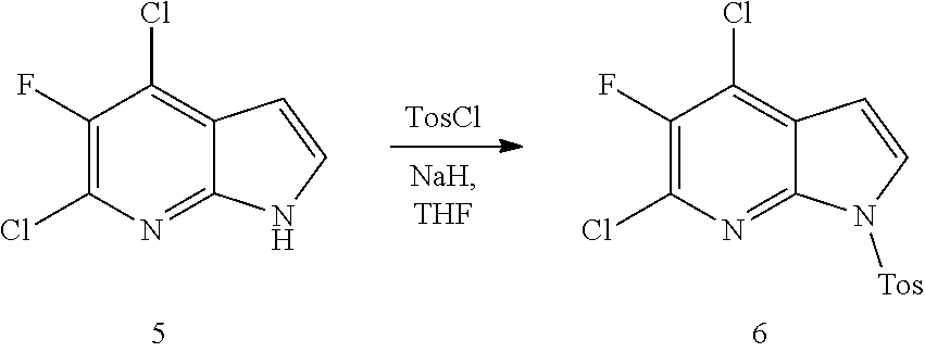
C12=C(Cl)C(F)=C(Cl)N=C1NC=C2.C1(Cl)=C2C=CN([Tos])C2=NC(Cl)=C1F.[TosCl]
